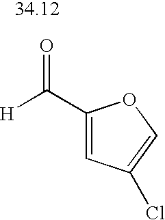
C1(C(=O)[H])=CC(Cl)=CO1
